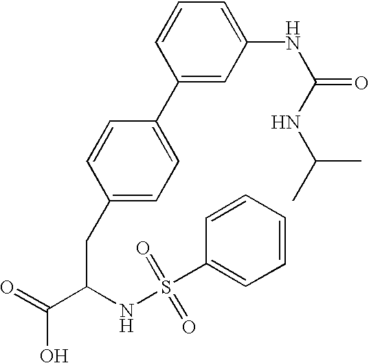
O=C(C(NS(C1=CC=CC=C1)(=O)=O)CC1=CC=C(C2=CC(NC(=O)NC(C)C)=CC=C2)C=C1)O
